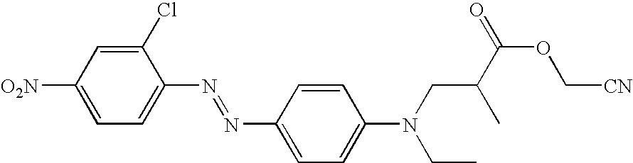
[O2N]C1=CC=C(N=NC2=CC=C(N(CC)CC(C)C(OC[CN])=O)C=C2)C(Cl)=C1
